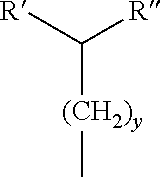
C([(CH2)y]C)([R])[R]
